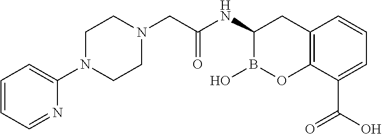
C1N(C2=CC=CC=N2)CCN(CC(=O)NC2B(O)OC3=C(C2)C=CC=C3C(O)=O)C1
